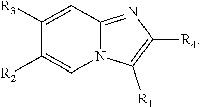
C1([R3])=CC2=NC([R4])=C([R1])N2C=C1[R2]
